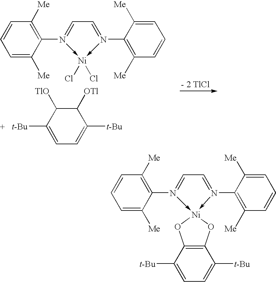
C1=C([Me])C(N2->[Ni](Cl)(Cl)-N(C3=C([Me])C=CC=C3[Me])=CC=2)=C([Me])C=C1.C1([OTl])C([TlO])C([t-Bu])=CC=C1[t-Bu].C1=C([Me])C(N2->[Ni]3(-N(C4=C([Me])C=CC=C4[Me])=CC=2)OC2=C(C([t-Bu])=CC=C2[t-Bu])O3)=C([Me])C=C1
